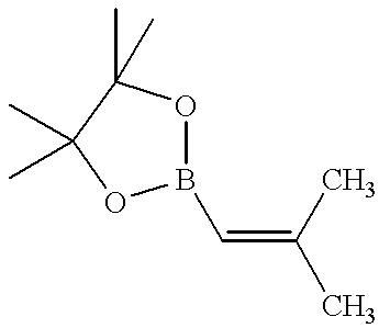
C(=C(C)C)B1OC(C)(C)C(C)(C)O1
